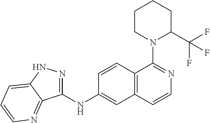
C1(NC2=CC3=C(C=C2)C(N2C(C(F)(F)F)CCCC2)=NC=C3)=NNC2=CC=CN=C12
